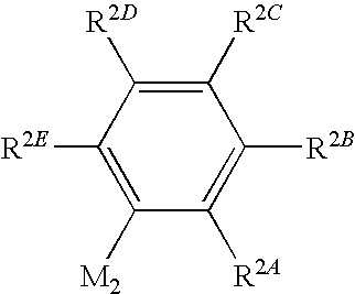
[M2]C1=C([R2E])C([R2D])=C([R2C])C([R2B])=C1[R2A]
